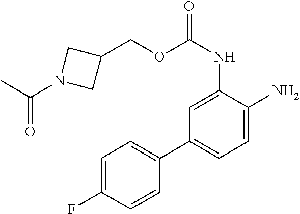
C1(COC(NC2=CC(C3=CC=C(F)C=C3)=CC=C2N)=O)CN(C(C)=O)C1
